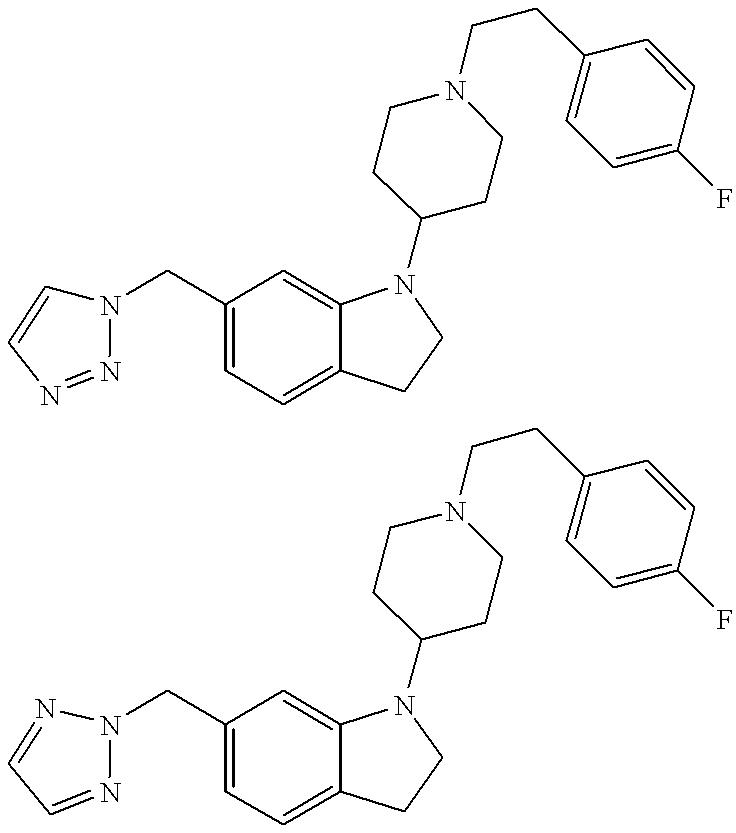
C1=C(CN2C=CN=N2)C=C2C(=C1)CCN2C1CCN(CCC2=CC=C(F)C=C2)CC1.C1=C(CN2N=CC=N2)C=C2C(=C1)CCN2C1CCN(CCC2=CC=C(F)C=C2)CC1
